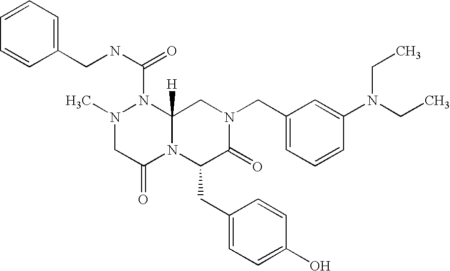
C1=CC(CNC(=O)N2N(C)CC(=O)N3C2([H])CN(CC2=CC=CC(N(CC)CC)=C2)C(=O)C3CC2=CC=C(O)C=C2)=CC=C1
